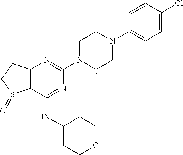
C12=C(C(NC3CCOCC3)=NC(N3C(C)CN(C4=CC=C(Cl)C=C4)CC3)=N1)S(=O)CC2
